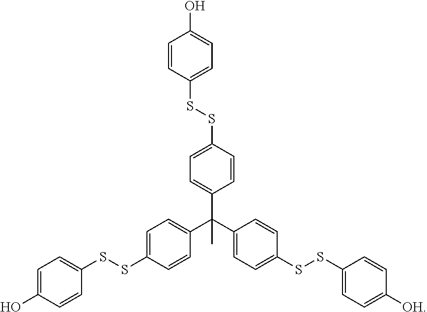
C1=C(O)C=CC(SSC2=CC=C(C(C3=CC=C(SSC4=CC=C(O)C=C4)C=C3)(C3=CC=C(SSC4=CC=C([OH])C=C4)C=C3)C)C=C2)=C1
